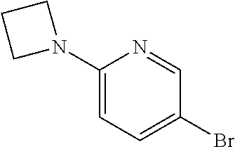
BrC1=CC=C(N2CCC2)N=C1
